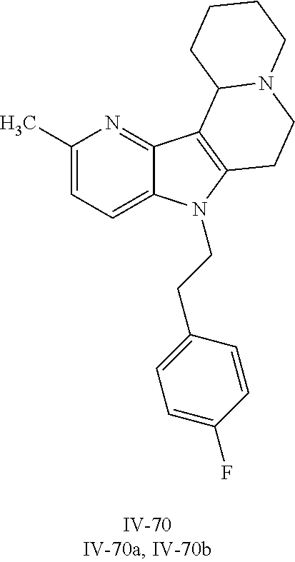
C1(C)=CC=C2C(=N1)C1=C(N2CCC2=CC=C(F)C=C2)CCN2C1CCCC2
